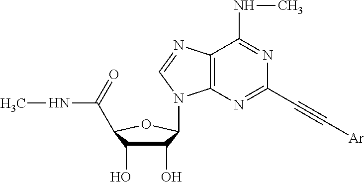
C1(O)C(O)C(C(=O)NC)OC1N1C2=C(C(NC)=NC(C#C[Ar])=N2)N=C1
